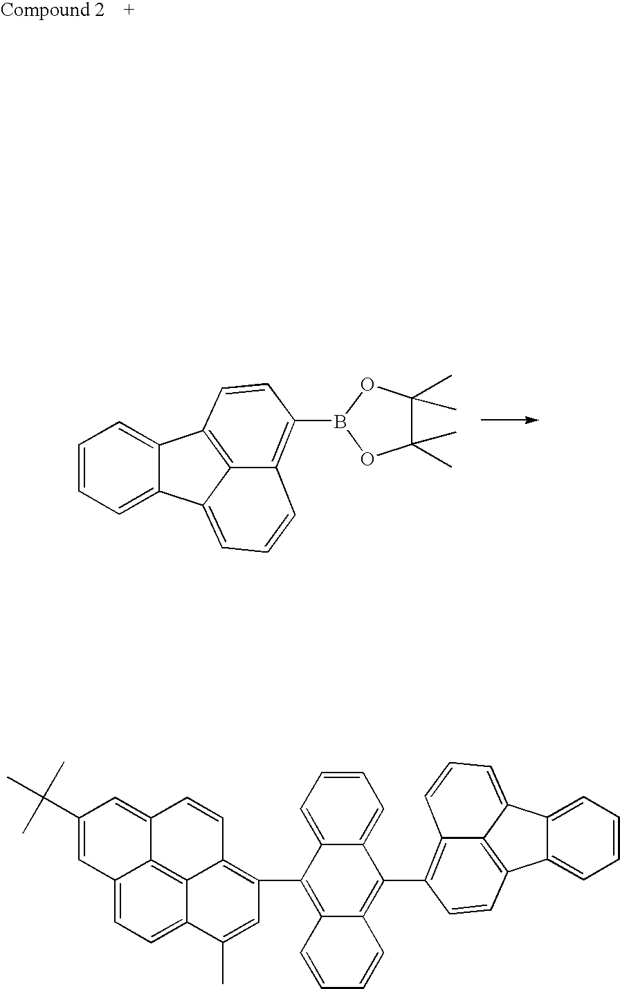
C1=CC=C2C(=C1)C1=C3C2=CC=CC3=C(B2OC(C)(C)C(C)(C)O2)C=C1.C1(C(C)(C)C)=CC2=CC=C3C4=C2C(=C1)C=CC4=C(C1=C2C(=C(C4=C5C6=C(C7=CC=CC=C7C6=CC=C5)C=C4)C4=CC=CC=C14)C=CC=C2)C=C3C
